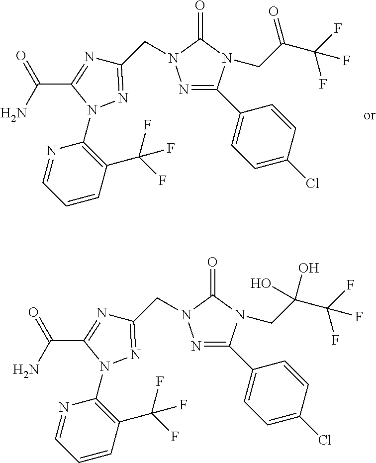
N1=CC=CC(C(F)(F)F)=C1N1C(C(N)=O)=NC(CN2N=C(C3=CC=C(Cl)C=C3)N(CC(C(F)(F)F)=O)C2=O)=N1.N1=CC=CC(C(F)(F)F)=C1N1C(C(N)=O)=NC(CN2N=C(C3=CC=C(Cl)C=C3)N(CC(C(F)(F)F)(O)O)C2=O)=N1
